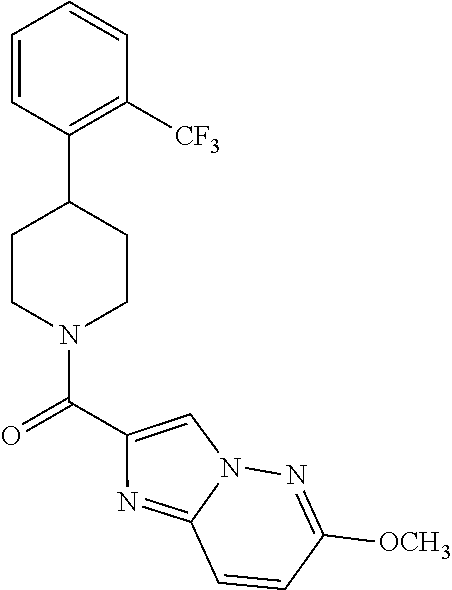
C1CN(C(C2=CN3C(=N2)C=CC([OCH3])=N3)=O)CCC1C1=C([CF3])C=CC=C1
